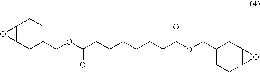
C12C(CC(COC(CCCCCCC(OCC3CCC4C(C3)O4)=O)=O)CC1)O2
